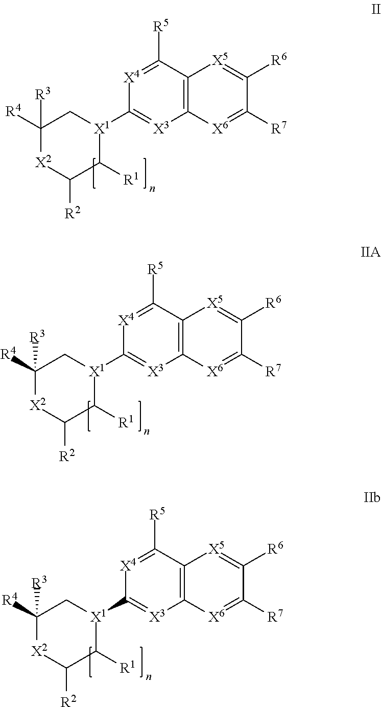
[X4]1=C([R5])C2=C([X3]=C1[X1]1CC([R4])([R3])[X2]C([R2])C1[R1])[X6]=C([R7])C([R6])=[X5]2.[X4]1=C([R5])C2=C([X3]=C1[X1]1CC([R4])([R3])[X2]C([R2])C1[R1])[X6]=C([R7])C([R6])=[X5]2.[X4]1=C([R5])C2=C([X3]=C1[X1]1CC([R4])([R3])[X2]C([R2])C1[R1])[X6]=C([R7])C([R6])=[X5]2
